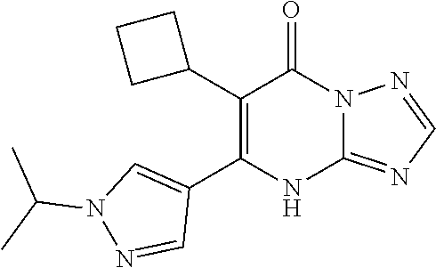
C12=NC=NN1C(=O)C(C1CCC1)=C(C1=CN(C(C)C)N=C1)N2
